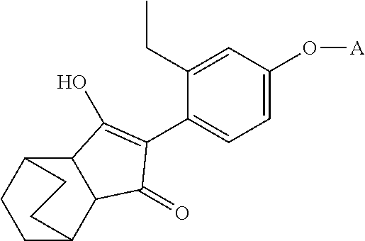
C12C3CCC(C1C(=O)C(C1=CC=C(O[A])C=C1CC)=C2O)CC3
